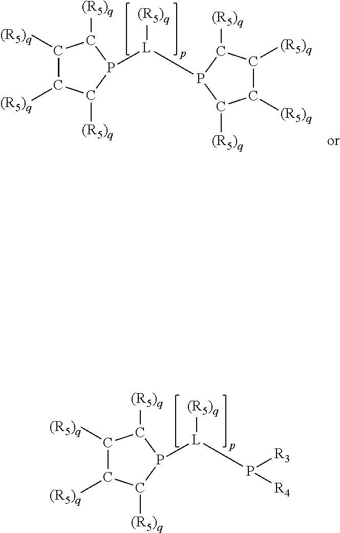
C1([(R5)q])C([(R5)q])C([(R5)q])P([L]([(R5)q])P2C([(R5)q])C([(R5)q])C([(R5)q])C2[(R5)q])C1[(R5)q].C1([(R5)q])C([(R5)q])C([(R5)q])P([L]([(R5)q])P([R3])[R4])C1[(R5)q]
